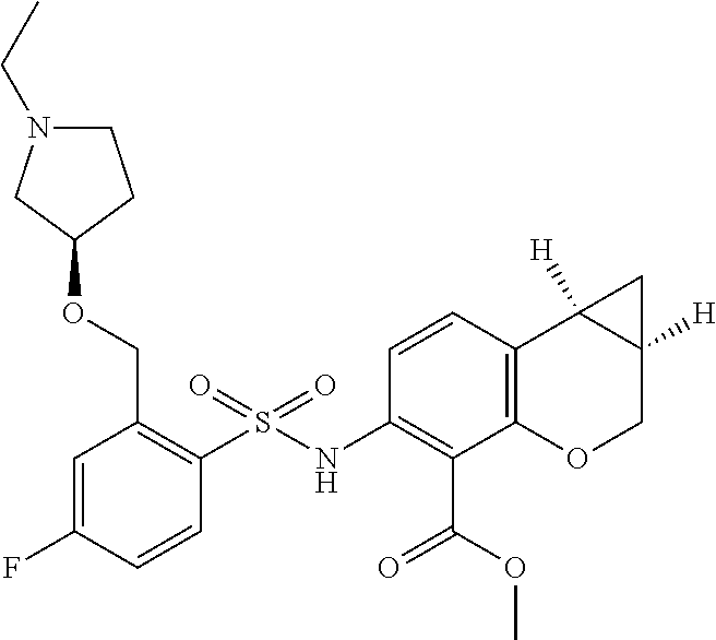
O(CC1=C(S(NC2=C(C(OC)=O)C3=C(C=C2)C2([H])C([H])(CO3)C2)(=O)=O)C=CC(F)=C1)C1CN(CC)CC1
